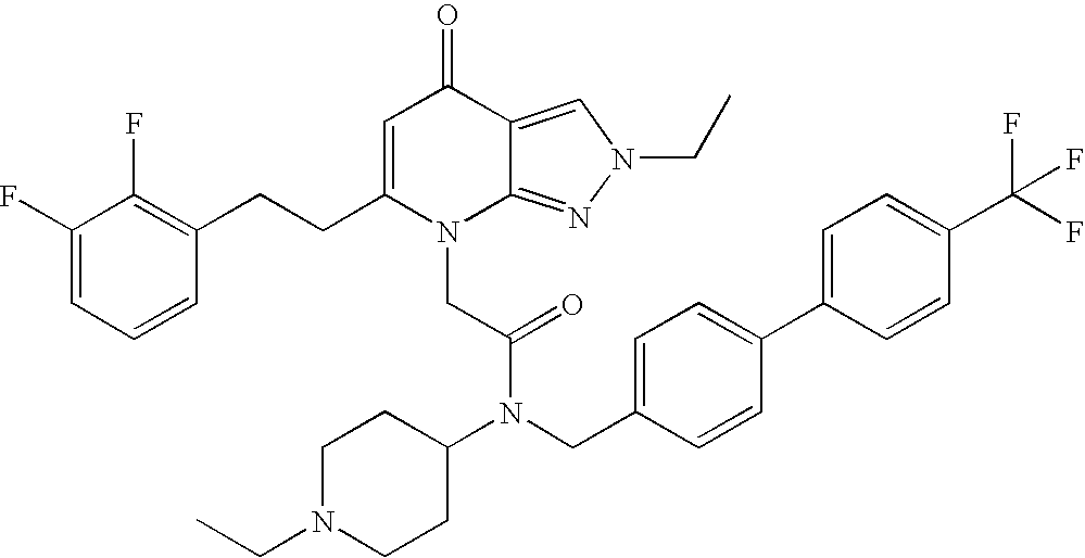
C1=C(CCC2=C(F)C(F)=CC=C2)N(CC(N(C2CCN(CC)CC2)CC2=CC=C(C3=CC=C(C(F)(F)F)C=C3)C=C2)=O)C2=NN(CC)C=C2C1=O
